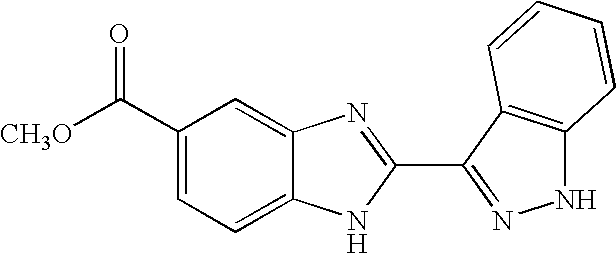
C1=C(C([CH3O])=O)C=C2C(=C1)NC(C1=NNC3=C1C=CC=C3)=N2
